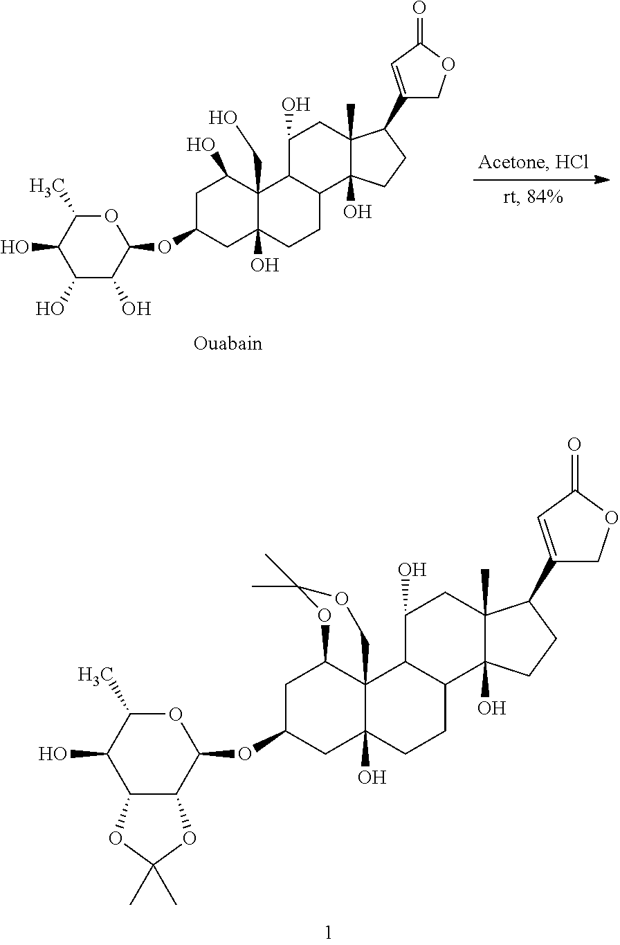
C1C(OC2OC(C)C(O)C3C2OC(C)(C)O3)CC2(O)C3(C1OC(C)(C)OC3)C1C(CC2)C2(O)C(C)(CC1O)C(C1=CC(=O)OC1)CC2.C1C(OC2OC(C)C(O)C(O)C2O)CC2(O)C(CO)(C3C(CC2)C2(O)C(C)(CC3O)C(C3=CC(=O)OC3)CC2)C1O
